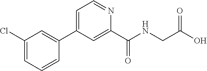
C1=C(C2=CC(Cl)=CC=C2)C=C(C(NCC(O)=O)=O)N=C1
